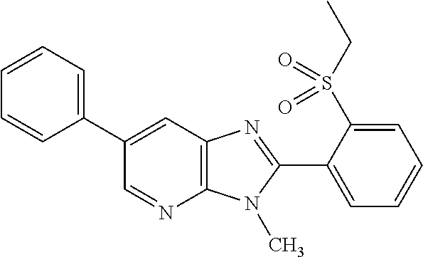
C12=C(N(C)C(C3=CC=CC=C3S(CC)(=O)=O)=N1)N=CC(C1=CC=CC=C1)=C2
